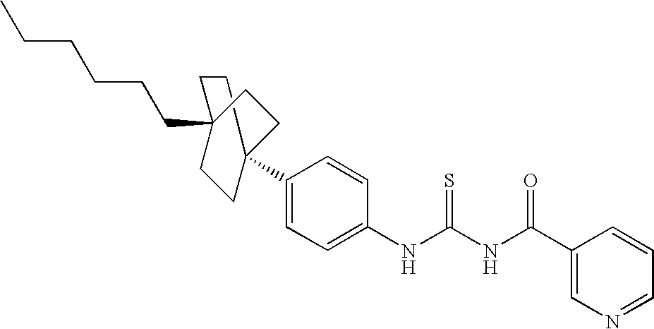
C12(C3=CC=C(NC(NC(C4=CN=CC=C4)=O)=S)C=C3)CCC(CCCCCC)(CC1)CC2
